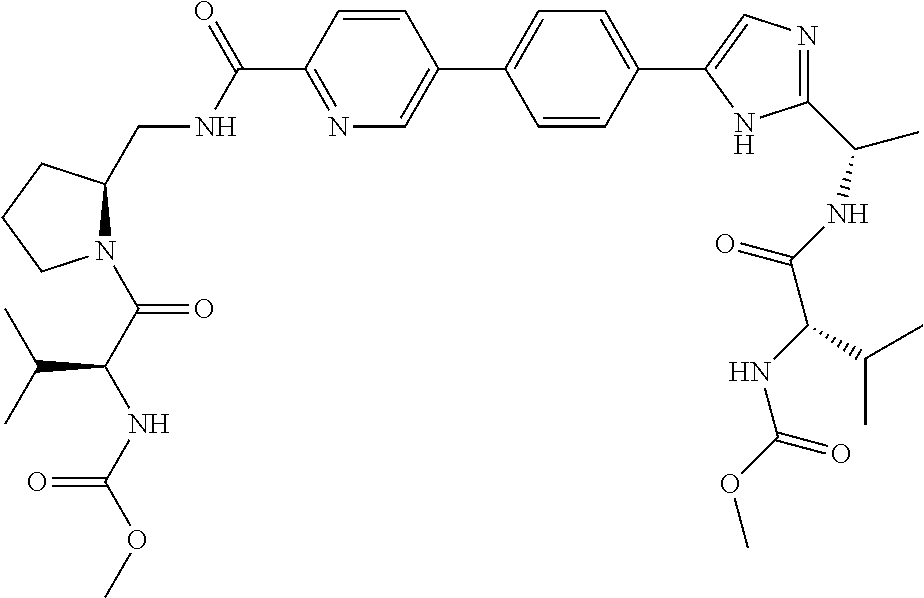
C1=CC(C(NCC2N(C(C(NC(OC)=O)C(C)C)=O)CCC2)=O)=NC=C1C1=CC=C(C2=CN=C(C(NC(C(NC(OC)=O)C(C)C)=O)C)N2)C=C1
